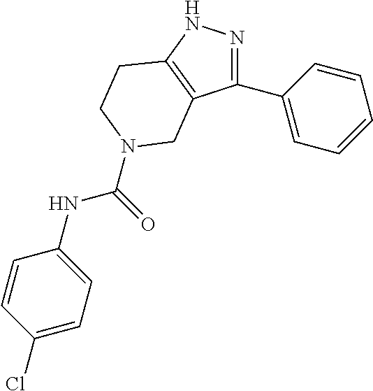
N1=C(C2=CC=CC=C2)C2=C(N1)CCN(C(=O)NC1=CC=C(Cl)C=C1)C2
